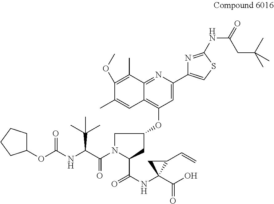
C1(OC(NC(C(=O)N2C(C(NC3(C(O)=O)C(C=C)C3)=O)CC(OC3=C4C(=NC(C5=CSC(NC(=O)CC(C)(C)C)=N5)=C3)C(C)=C(OC)C(C)=C4)C2)C(C)(C)C)=O)CCCC1
